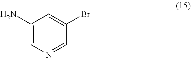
C1=NC=C(N)C=C1Br
